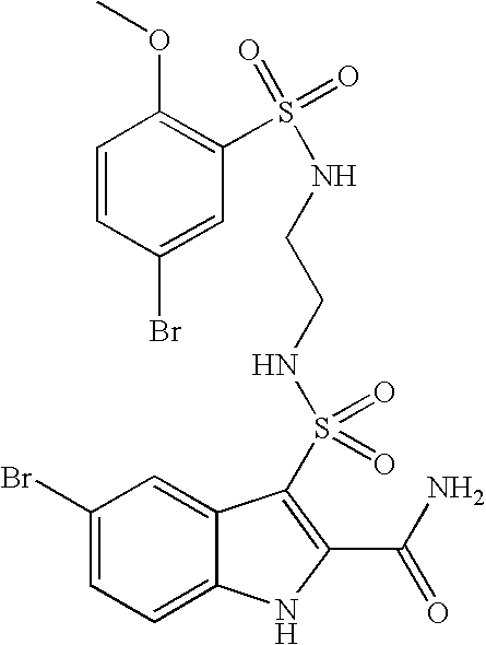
C1(Br)=CC=C2C(=C1)C(S(NCCNS(=O)(=O)C1=C(OC)C=CC(Br)=C1)(=O)=O)=C(C(N)=O)N2
